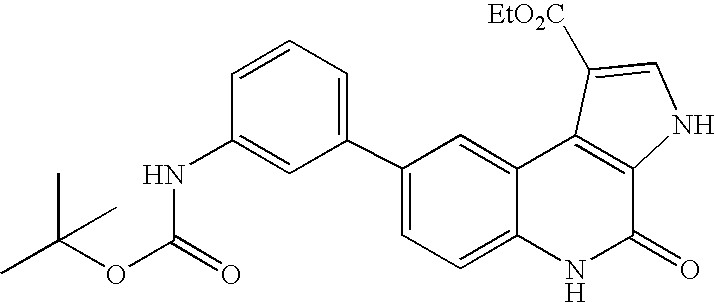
C1(C2=CC=CC(NC(OC(C)(C)C)=O)=C2)=CC=C2C(=C1)C1=C(C(=O)N2)NC=C1[EtO2C]
